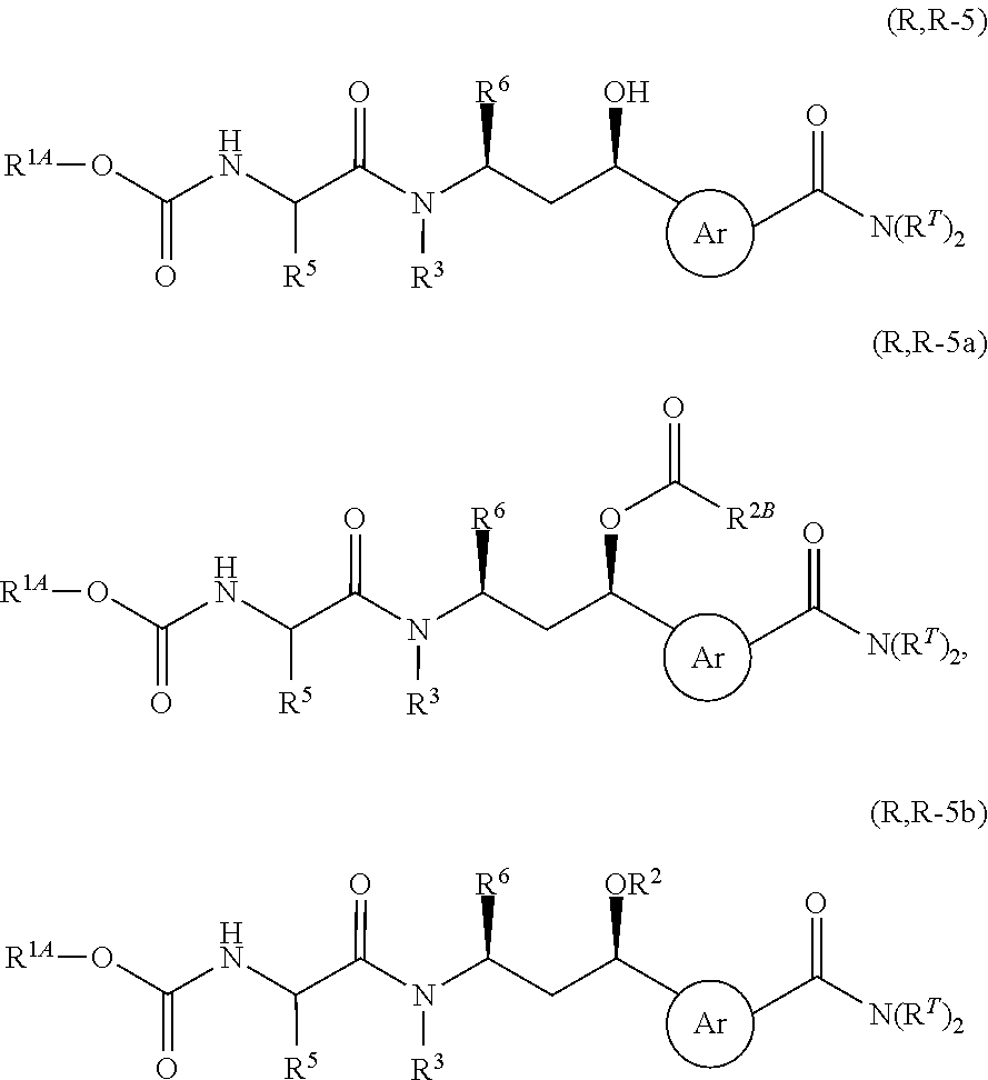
[Ar].CC([N(RT)2])=O.C(CC(C)O)([R6])N(C(=O)C([R5])NC(=O)O[R1A])[R3].[Ar].CC([N(RT)2])=O.C(CC(C)OC([R2B])=O)([R6])N(C(=O)C([R5])NC(=O)O[R1A])[R3].[Ar].CC([N(RT)2])=O.C(CC(C)[OR2])([R6])N(C(=O)C([R5])NC(=O)O[R1A])[R3]
